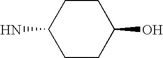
C1CC(N)CCC1O
